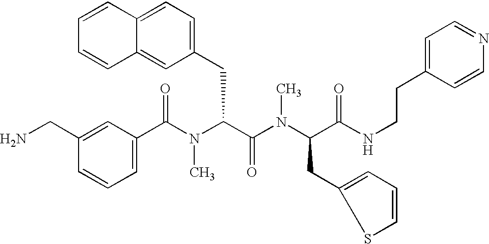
C1(C(N(C(C(=O)N(C)C(CC2=CC=CS2)C(=O)NCCC2=CC=NC=C2)CC2=CC=C3C(=C2)C=CC=C3)C)=O)=CC=CC(CN)=C1
